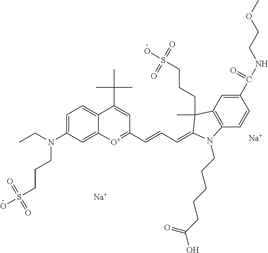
[O+]1=C(C=CC=C2C(C)(CCCS(O)(=O)=O)C3=C(C=CC(C(NCCOC)=O)=C3)N2CCCCCC(=O)O)C=C(C(C)(C)C)C2=CC=C(N(CC)CCCS(O)(=O)=O)C=C12.[Na].[Na]
